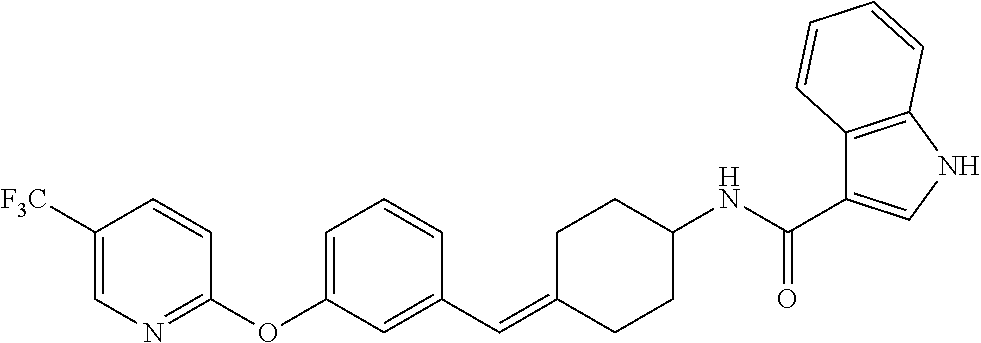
C1([F3C])=CN=C(OC2=CC=CC(C=C3CCC(NC(C4=CNC5=C4C=CC=C5)=O)CC3)=C2)C=C1
